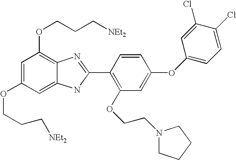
C1=C(OCCC[NEt2])C=C2C(=C1OCCC[NEt2])N=C(C1=C(OCCN3CCCC3)C=C(OC3=CC=C(Cl)C(Cl)=C3)C=C1)N2
